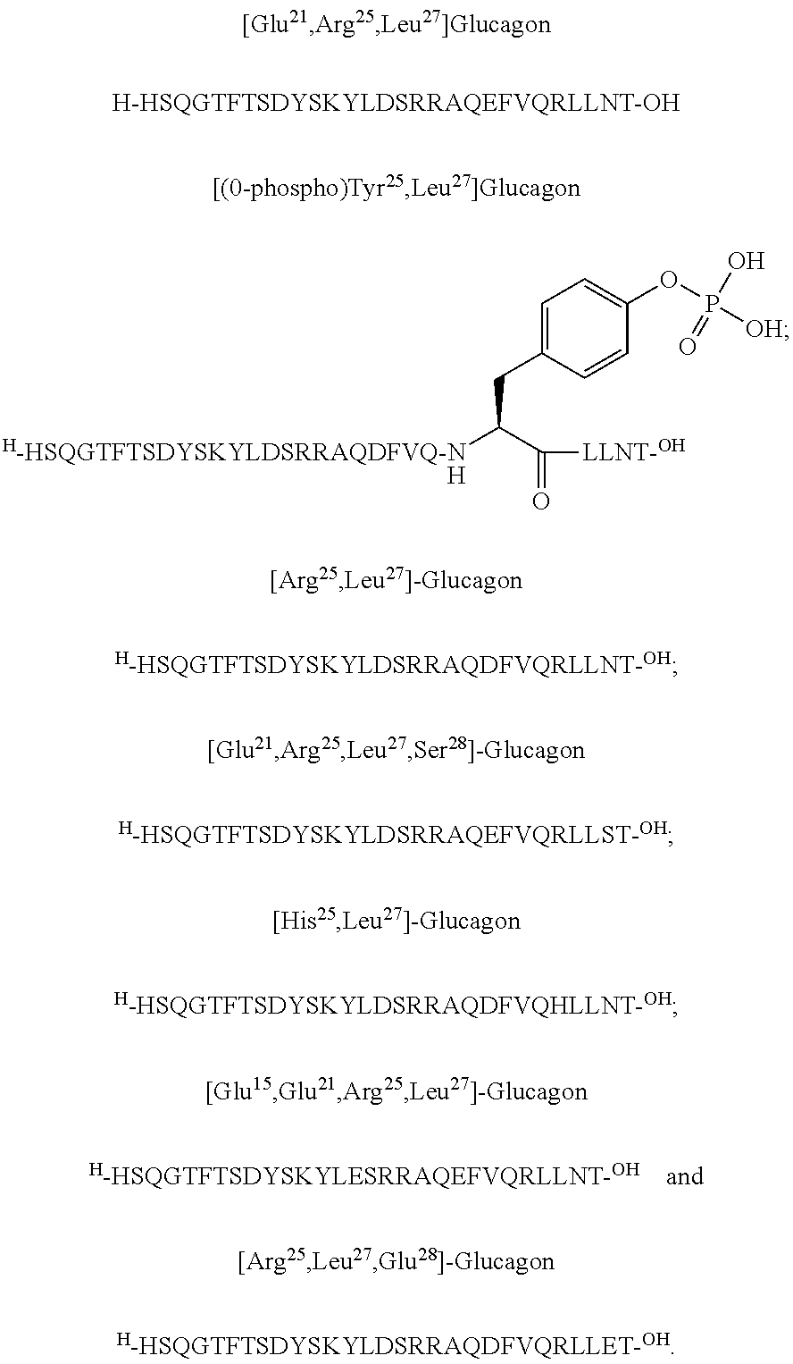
C1=C(CC([H-HSQGTFTSDYSKYLDSRRAQDFVQ-N])C(=O)[LLNT-OH])C=CC(OP([OH])(O)=O)=C1.[H]
